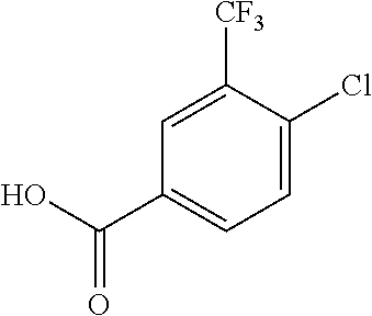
C1=C([CF3])C(Cl)=CC=C1C(O)=O
